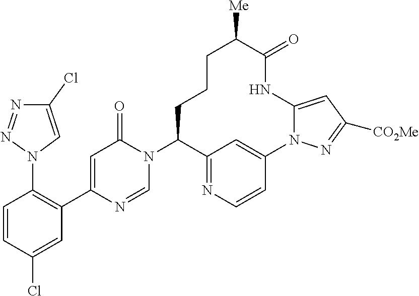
C1=CC(Cl)=CC(C2=CC(=O)N(C3C4=NC=CC(=C4)N4C(=CC([CO2Me])=N4)NC(=O)C([Me])CCC3)C=N2)=C1N1C=C(Cl)N=N1
